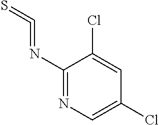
C1(N=C=S)=NC=C(Cl)C=C1Cl
